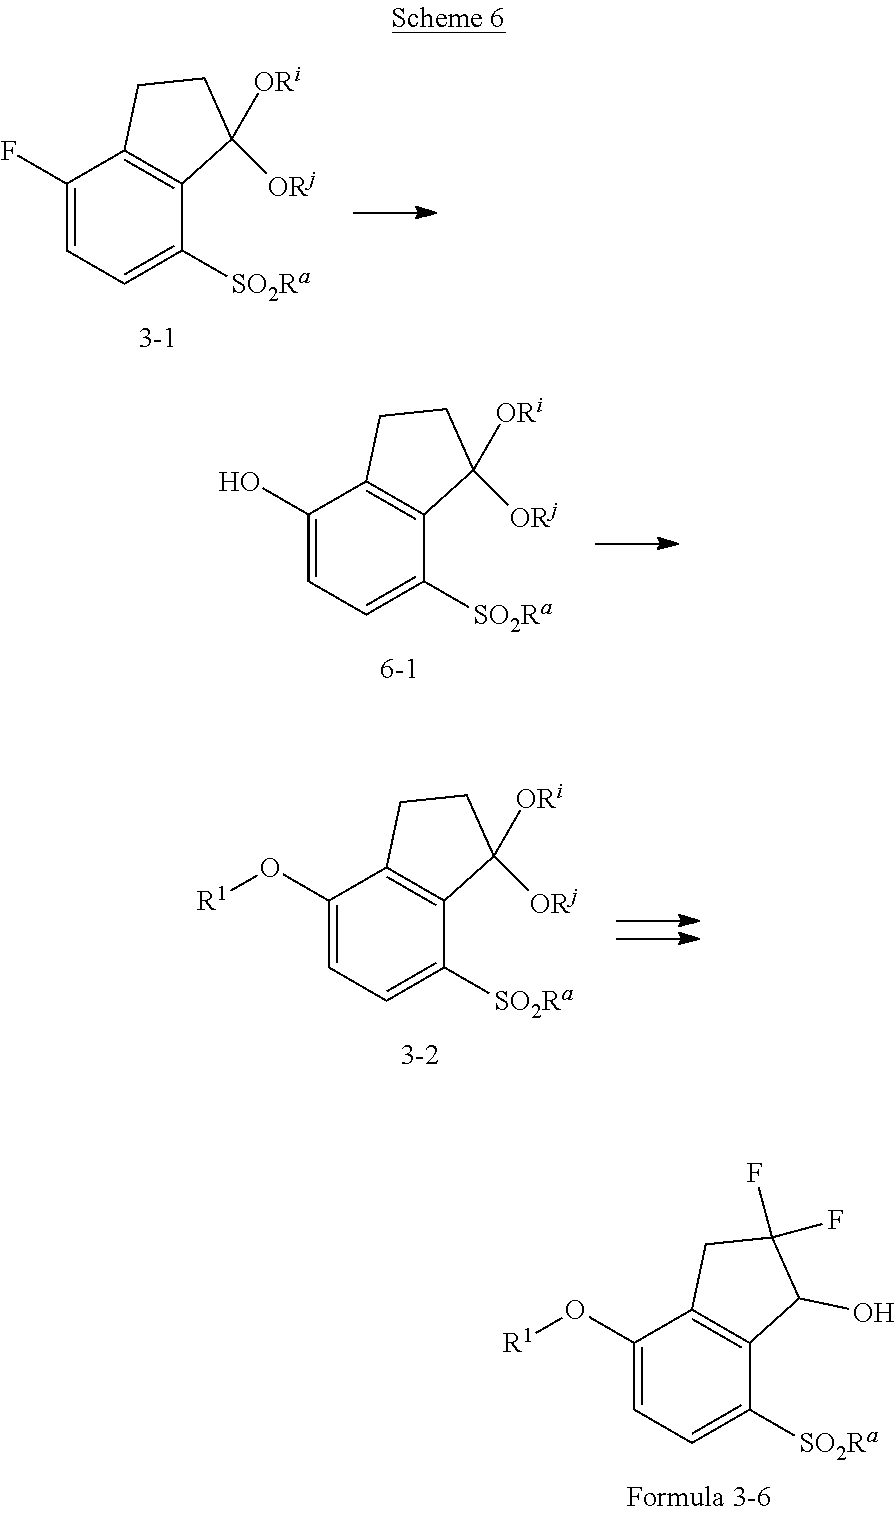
C1(O[R1])=CC=C([SO2Ra])C2=C1CC(F)(F)C2O.C1(F)=CC=C([SO2Ra])C2=C1CCC2([ORi])[ORj].C1(O)=CC=C([SO2Ra])C2=C1CCC2([ORi])[ORj].C1(O[R1])=CC=C([SO2Ra])C2=C1CCC2([ORi])[ORj]
